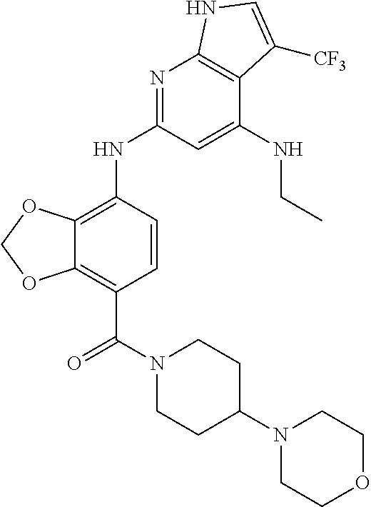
C12=C(NC3=NC4=C(C(NCC)=C3)C([CF3])=CN4)C=CC(C(=O)N3CCC(N4CCOCC4)CC3)=C1OCO2
